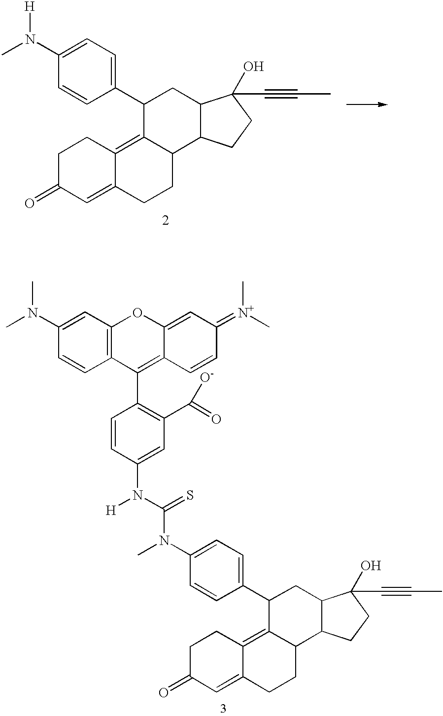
CN(C1=CC=C(C2C3=C4C(=CC(=O)CC4)CCC3C3C(C2)C(O)(C#CC)CC3)C=C1)[H].CN(C1=CC=C(C2C3=C4C(=CC(=O)CC4)CCC3C3C(C2)C(O)(C#CC)CC3)C=C1)C(N([H])C1=CC(C(=O)[O-])=C(C2=C3C(=CC(=[N+](C)C)C=C3)OC3=C2C=CC(N(C)C)=C3)C=C1)=S
